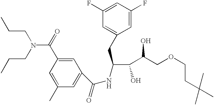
C1=C(C(=O)N(CCC)CCC)C=C(C)C=C1C(=O)NC(CC1=CC(F)=CC(F)=C1)C(C(COCCC(C)(C)C)O)O
